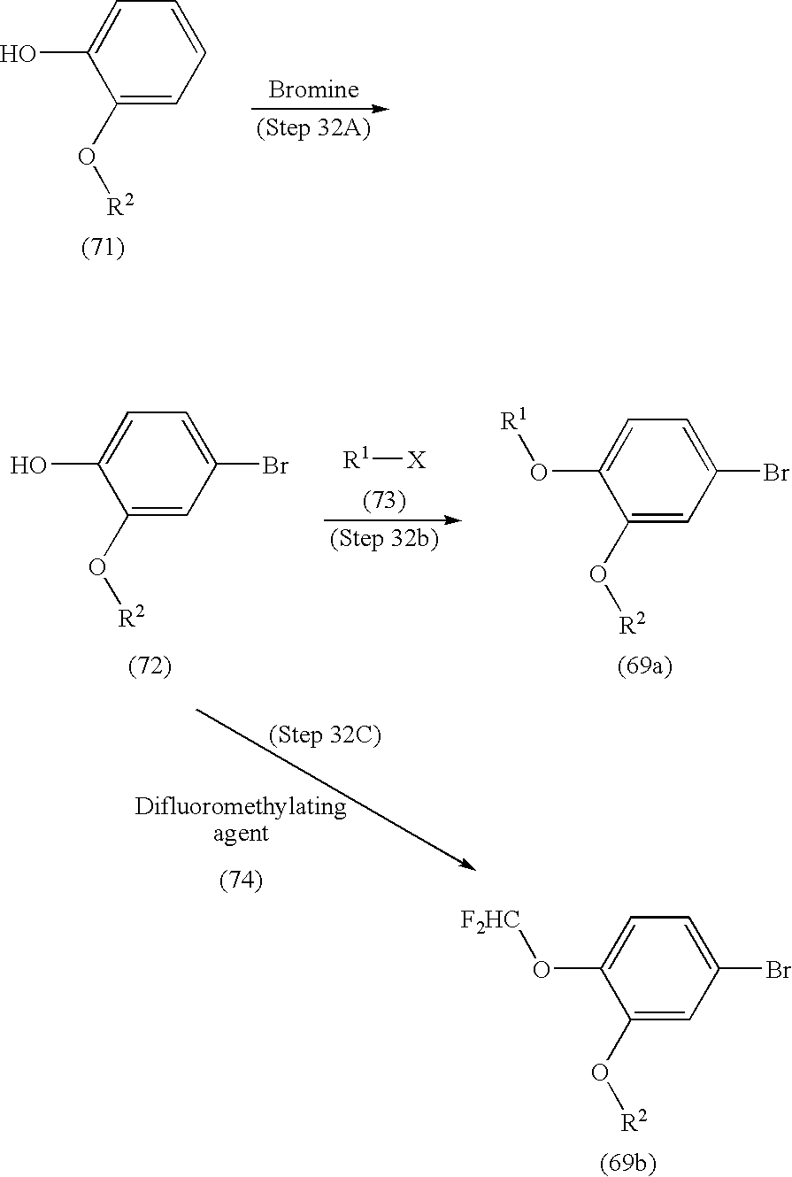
C1=CC=C(O[R2])C(O)=C1.[R1][X].C1=C(Br)C=C(O[R2])C(O[F2HC])=C1.C1=C(Br)C=C(O[R2])C(O)=C1.C1=C(Br)C=C(O[R2])C(O[R1])=C1
